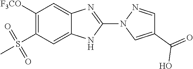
C1([F3CO])=C(S(=O)(=O)C)C=C2C(=C1)N=C(N1C=C(C(=O)O)C=N1)N2
